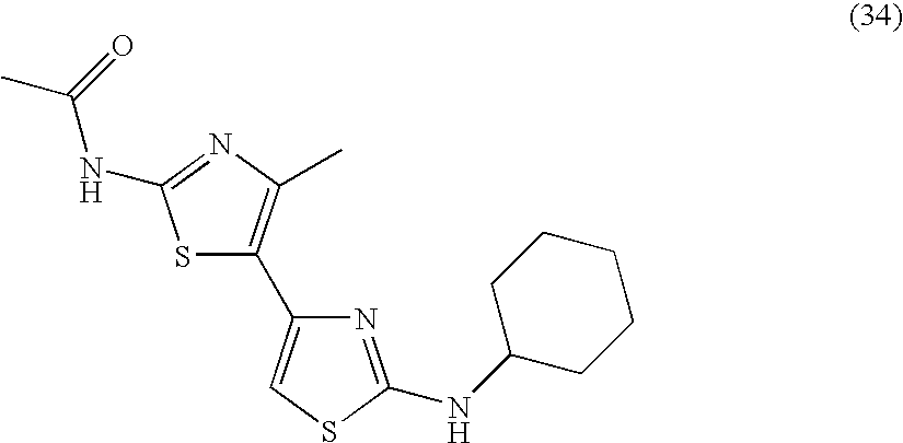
S1C(C2=CSC(NC3CCCCC3)=N2)=C(C)N=C1NC(C)=O
